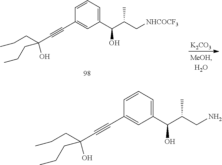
C1(C(C(C[NHCOCF3])C)O)=CC=CC(C#CC(CCC)(O)CCC)=C1.[K2CO3].C1(C(C(CN)C)O)=CC=CC(C#CC(CCC)(O)CCC)=C1
